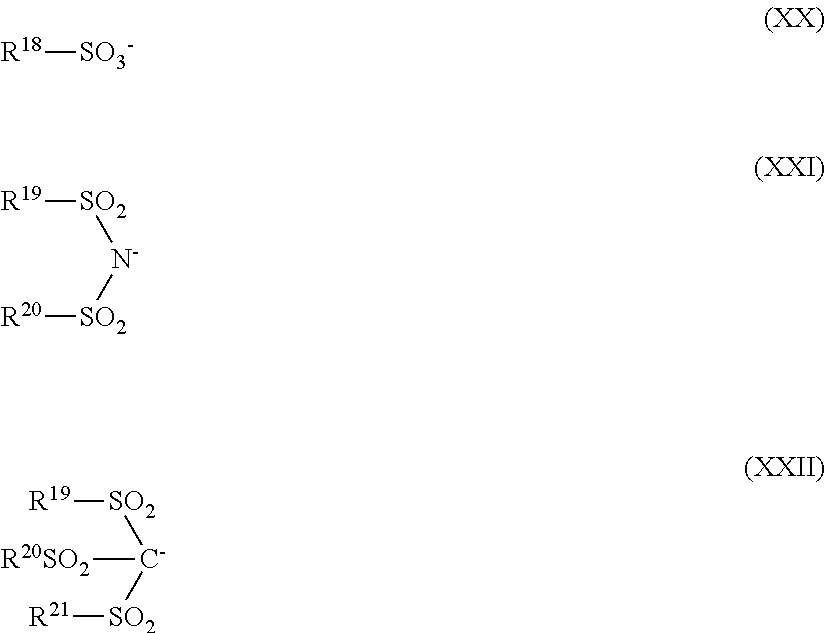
[R18][SO3-].[SO2]([N-][SO2][R20])[R19].[SO2]([C-]([SO2][R21])[R20SO2])[R19]
